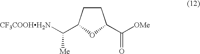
C1CC(C([CF3COOHH2N])[Me])OC1C([OMe])=O
